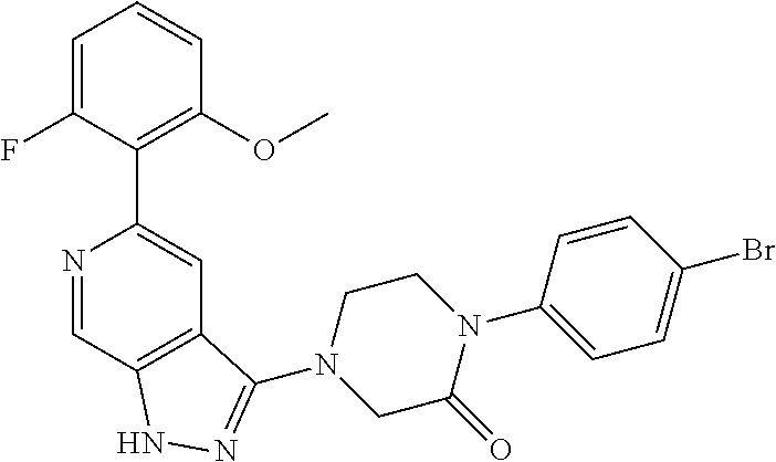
N1=CC2=C(C=C1C1=C(OC)C=CC=C1F)C(N1CC(=O)N(C3=CC=C(Br)C=C3)CC1)=NN2
